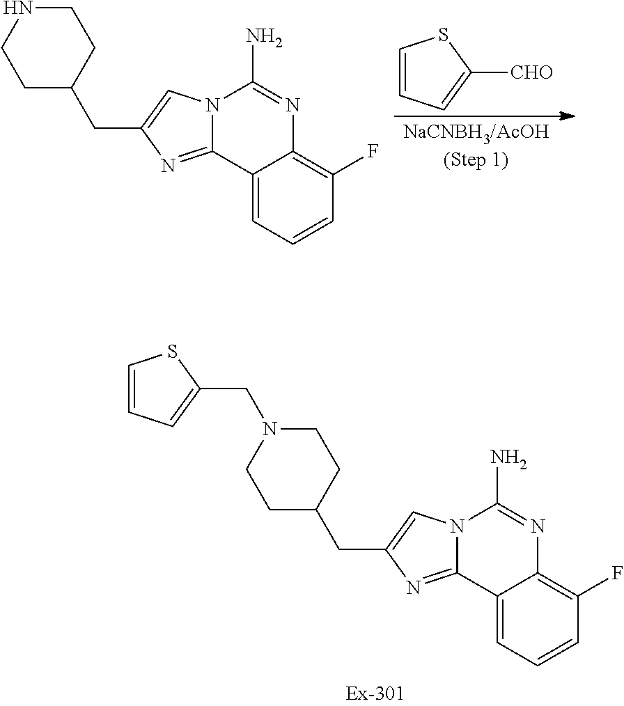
C12=CC=CC(F)=C1N=C(N)N1C2=NC(CC2CCNCC2)=C1.C1=CC=C([CHO])S1.C12=CC=CC(F)=C1N=C(N)N1C2=NC(CC2CCN(CC3=CC=CS3)CC2)=C1
